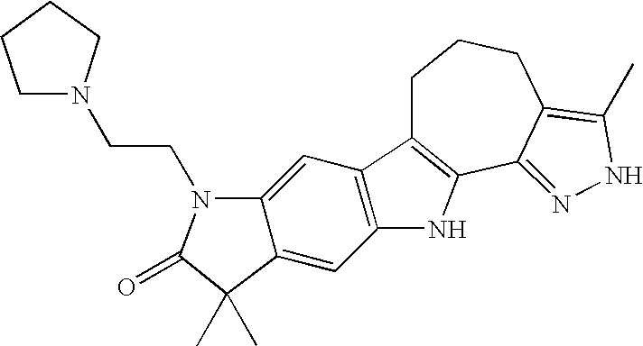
C1C2=C(C3=NNC(C)=C3CC1)NC1=C2C=C2C(=C1)C(C)(C)C(=O)N2CCN1CCCC1
